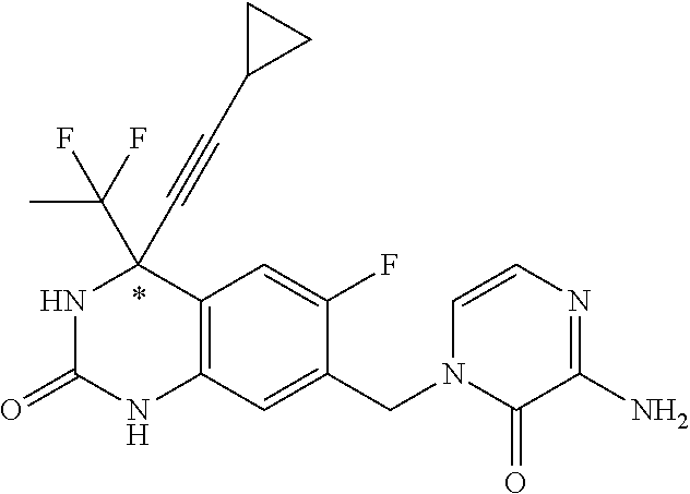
N1C(=O)NC2=C(C1(C#CC1CC1)C(F)(C)F)C=C(F)C(CN1C(=O)C(N)=NC=C1)=C2
